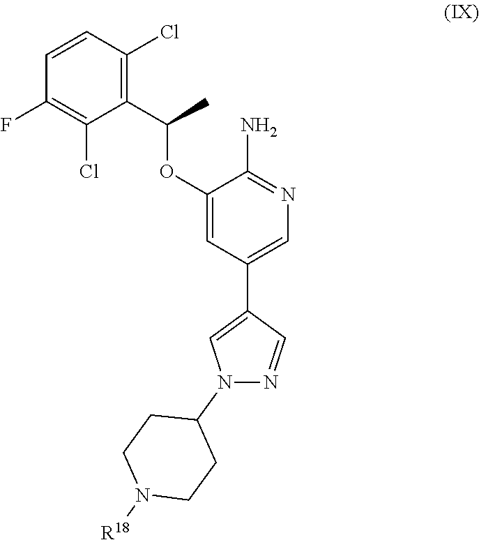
C1(C(C)OC2=CC(C3=CN(C4CCN([R18])CC4)N=C3)=CN=C2N)=C(Cl)C=CC(F)=C1Cl
